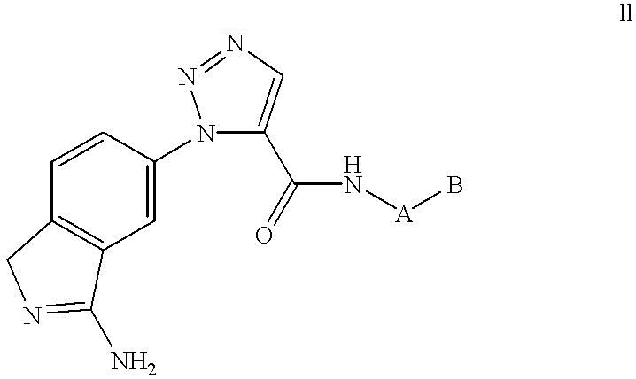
C1=CC2=C(C=C1N1C(C(N[A]B)=O)=CN=N1)C(N)=NC2
